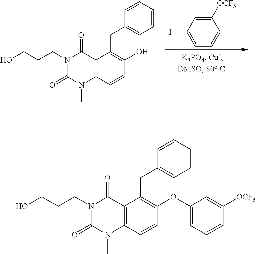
C12=C(C=CC(O)=C1CC1=CC=CC=C1)N(C)C(=O)N(CCCO)C2=O.C1([OCF3])=CC(I)=CC=C1.C12=C(C=CC(OC3=CC=CC([OCF3])=C3)=C1CC1=CC=CC=C1)N(C)C(=O)N(CCCO)C2=O
